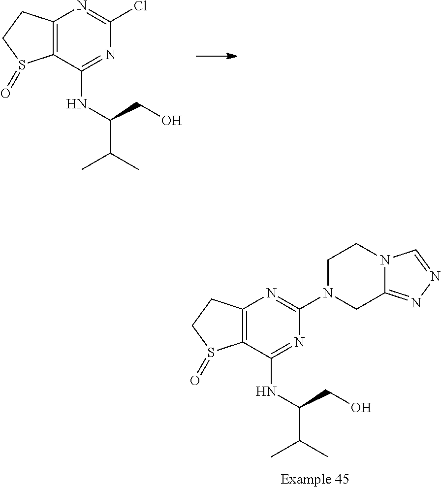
C12=C(C(NC(C(C)C)CO)=NC(Cl)=N1)S(=O)CC2.C12=C(C(NC(C(C)C)CO)=NC(N3CC4=NN=CN4CC3)=N1)S(=O)CC2
